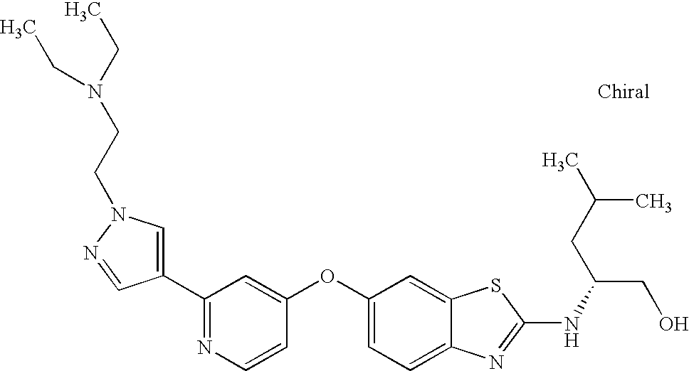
N1=C(C2=CN(CCN(CC)CC)N=C2)C=C(OC2=CC=C3C(=C2)SC(NC(CO)CC(C)C)=N3)C=C1
